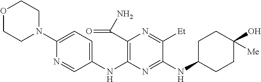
C1(NC2=C(C(N)=O)N=C([Et])C(NC3CCC(O)([Me])CC3)=N2)=CC=C(N2CCOCC2)N=C1
